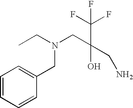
CCN(CC(CN)(C(F)(F)F)O)CC1=CC=CC=C1
